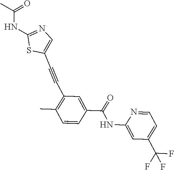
C1=CC(C(NC2=CC(C(F)(F)F)=CC=N2)=O)=CC(C#CC2=CN=C(NC(C)=O)S2)=C1C
